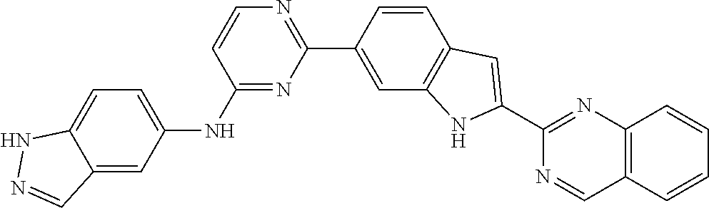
N1=C(NC2=CC=C3C(=C2)C=NN3)C=CN=C1C1=CC2=C(C=C1)C=C(C1=NC3=C(C=CC=C3)C=N1)N2
